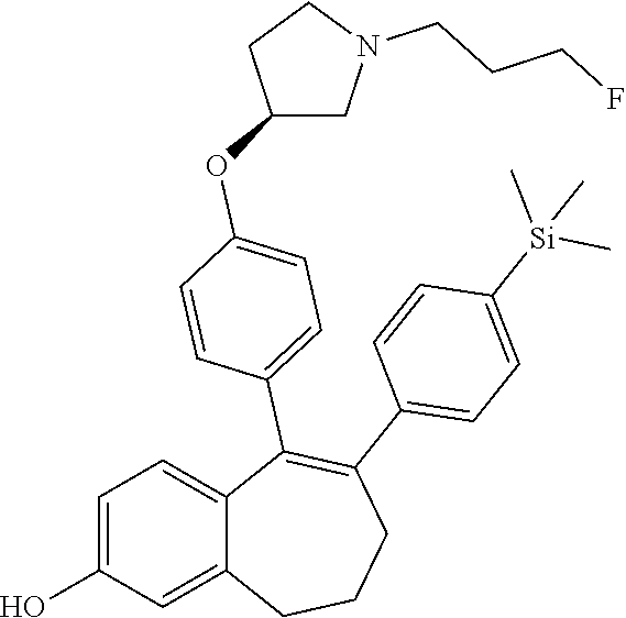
C1=C(O)C=C2C(=C1)C(C1=CC=C(OC3CN(CCCF)CC3)C=C1)=C(C1=CC=C([Si](C)(C)C)C=C1)CCC2
